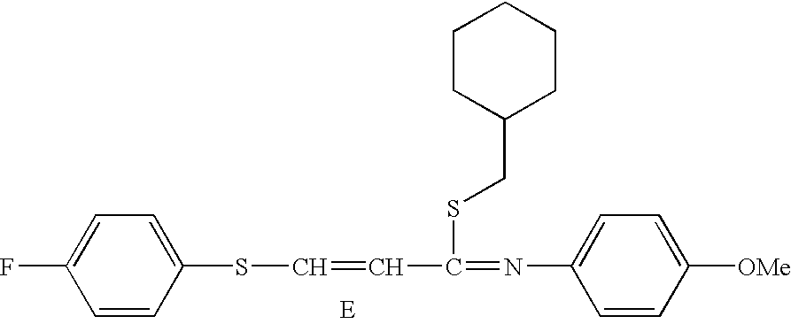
C1=CC(SC=CC(=NC2=CC=C([OMe])C=C2)SCC2CCCCC2)=CC=C1F
